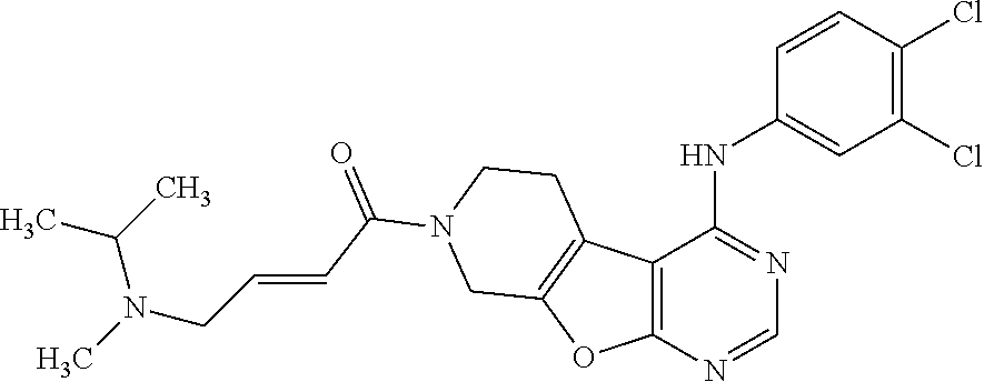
C12=C(N=CN=C1NC1=CC(Cl)=C(Cl)C=C1)OC1=C2CCN(C(C=CCN(C)C(C)C)=O)C1
